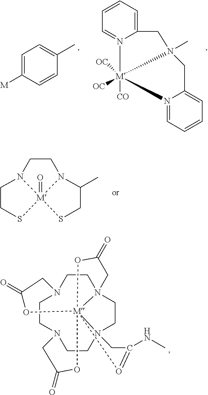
C12=CC=CC=N1[M]1([CO])([OC])([OC])N(C)(C2)CC2=CC=CC=N21.C1=C([M])C=CC(C)=C1.C1CS[M]23(=O)N1CCN2C(C)CS3.C1(=O)O[M]2345N6(CCN(C1)CCN(CCN2(CC6)CC(NC)=O3)CC(=O)O4)CC(=O)O5
